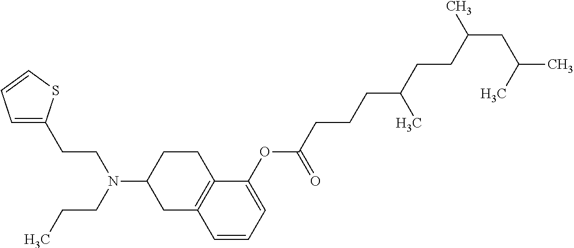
C1(OC(CCCC(CCC(CC(C)C)C)C)=O)=CC=CC2=C1CCC(N(CCC)CCC1=CC=CS1)C2
